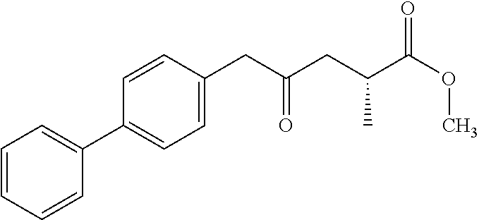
C1=CC=CC(C2=CC=C(CC(CC(C(OC)=O)C)=O)C=C2)=C1
